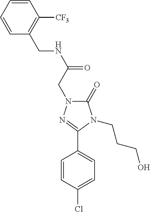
C1(CNC(=O)CN2C(=O)N(CCCO)C(C3=CC=C(Cl)C=C3)=N2)=C([CF3])C=CC=C1
